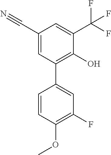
C1=C(C2=C(O)C(C(F)(F)F)=CC(C#N)=C2)C=CC(OC)=C1F
